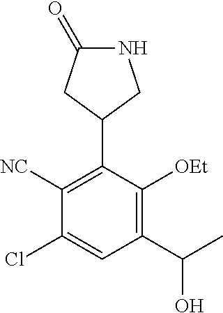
C1([NC])=C(C2CC(=O)NC2)C([OEt])=C(C(C)O)C=C1Cl
